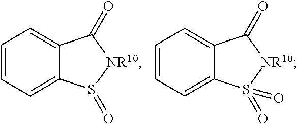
C1=CC=C2C(=C1)C(=O)[NR10]S2=O.C1=CC=C2C(=C1)C(=O)[NR10]S2(=O)=O
